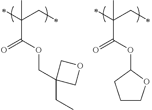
C(C(=O)OCC1(CC)COC1)(CC)(C)C.C(C(OC1CCCO1)=O)(CC)(C)C
